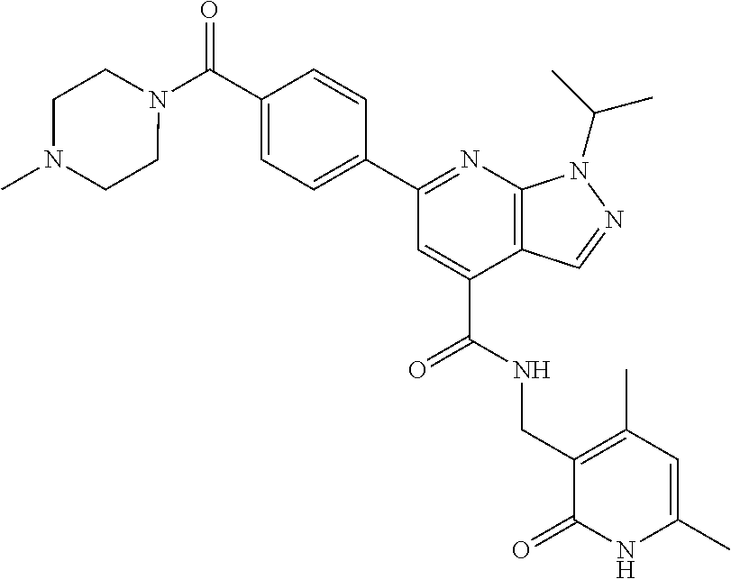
C1(C(N2CCN(C)CC2)=O)=CC=C(C2=NC3=C(C(C(NCC4=C(C)C=C(C)NC4=O)=O)=C2)C=NN3C(C)C)C=C1
